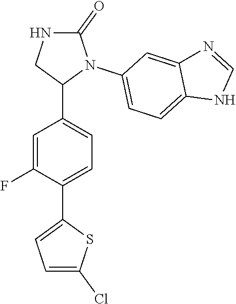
C1=C(F)C(C2=CC=C(Cl)S2)=CC=C1C1N(C2=CC=C3C(=C2)N=CN3)C(=O)NC1
